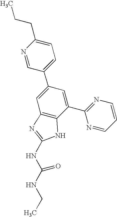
N1=CC(C2=CC3=C(C(C4=NC=CC=N4)=C2)NC(NC(NCC)=O)=N3)=CC=C1CCC
